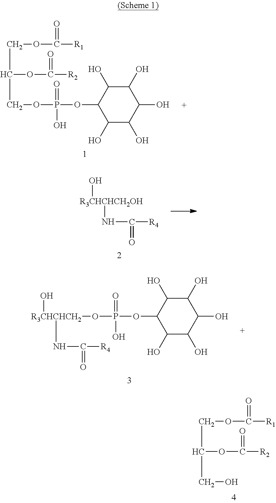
C(C(COP(OC1C(O)C(O)C(O)C(O)C1O)(=O)O)OC([R2])=O)OC([R1])=O.[R3CHCHCH2OH](O)NC([R4])=O.[R3CHCHCH2](O)(NC([R4])=O)OP(OC1C(O)C(O)C(O)C(O)C1O)(=O)O.C(COC([R1])=O)(CO)OC([R2])=O
